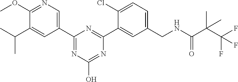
CC(C1=CC(C2=NC(O)=NC(C3=CC(CNC(C(C(F)(F)F)(C)C)=O)=CC=C3Cl)=N2)=CN=C1OC)C
